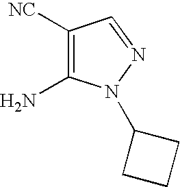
C1([NC])=C(N)N(C2CCC2)N=C1
